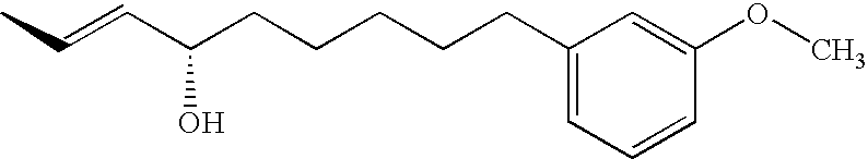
CC=CC(CCCCCC1=CC=CC(OC)=C1)O
